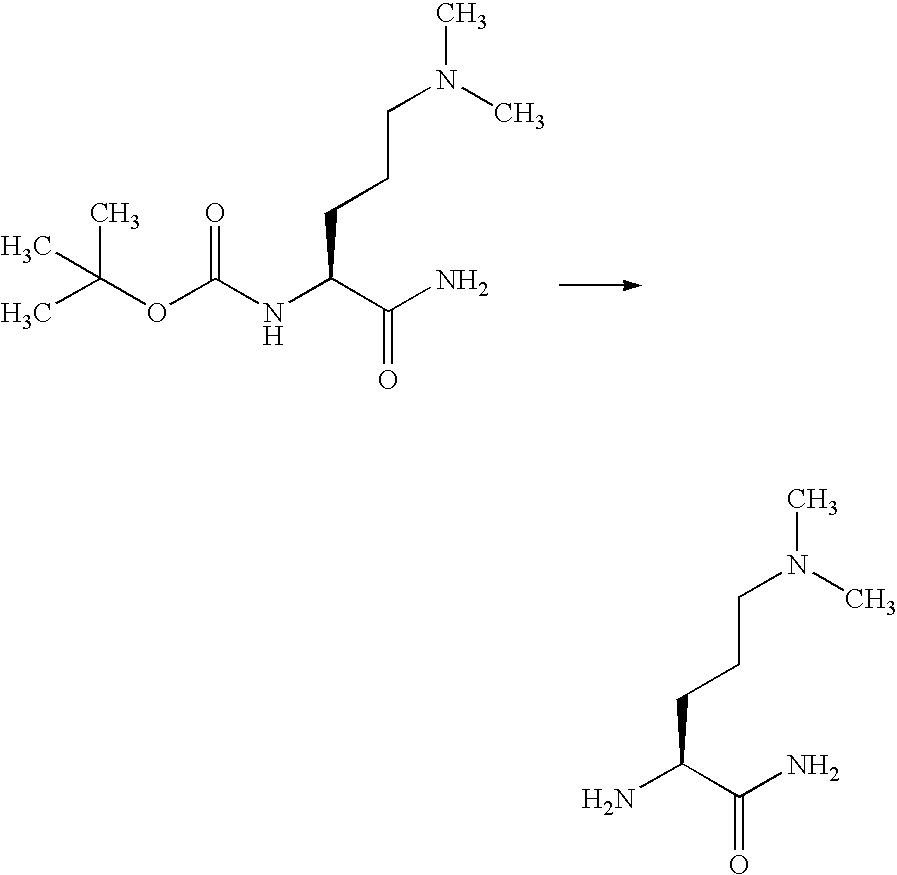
CC(OC(NC(C(N)=O)CCCN(C)C)=O)(C)C.NC(C(N)=O)CCCN(C)C
